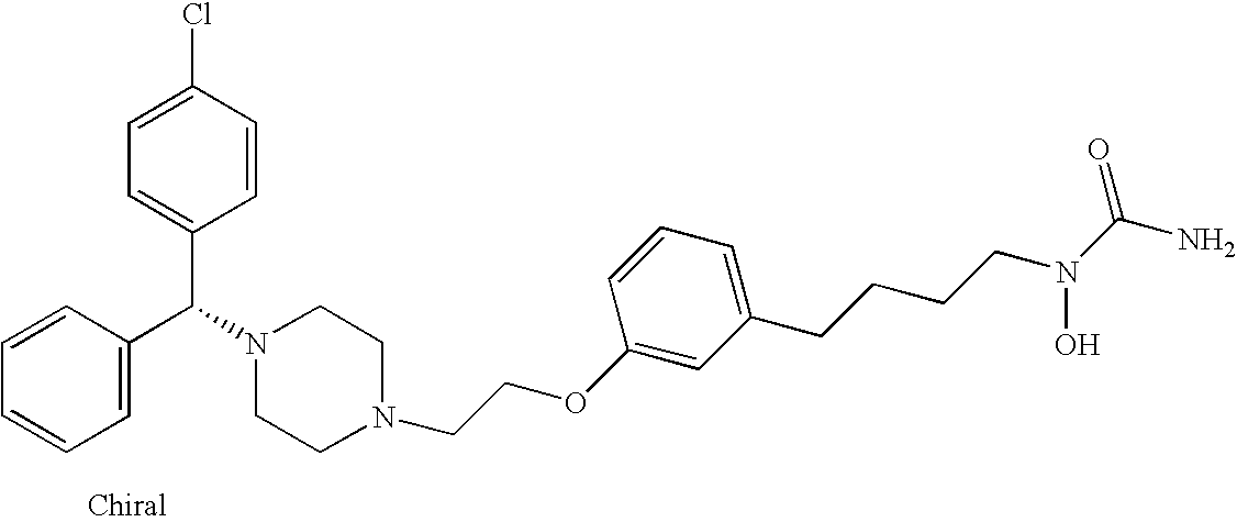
C1=CC=C(C(N2CCN(CCOC3=CC(CCCCN(C(=O)N)O)=CC=C3)CC2)C2=CC=C(Cl)C=C2)C=C1
